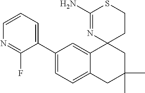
C1(C2=CC=CN=C2F)=CC=C2C(=C1)C1(CC(C)(C)C2)CCSC(N)=N1
